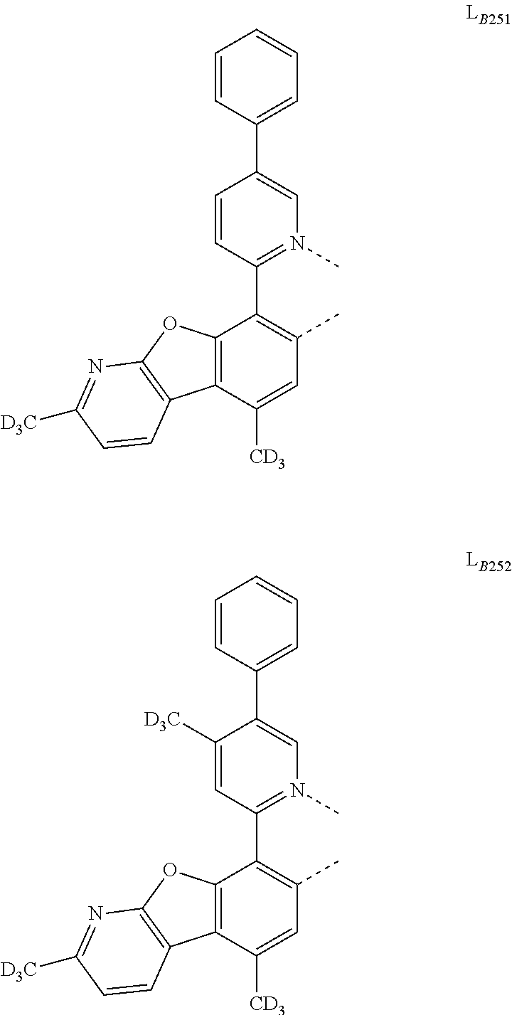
C12=C(C([CD3])=CC(C)=C1C1=N(C)C=C(C3=CC=CC=C3)C([D3C])=C1)C1=C(O2)N=C([D3C])C=C1.C12=C(C([CD3])=CC(C)=C1C1=N(C)C=C(C3=CC=CC=C3)C=C1)C1=C(O2)N=C([D3C])C=C1
